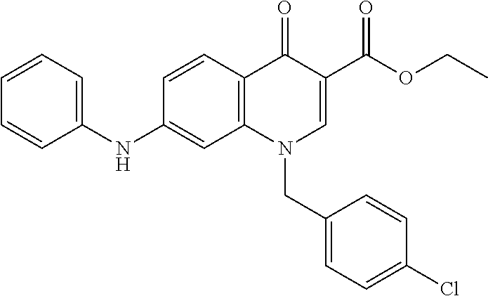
C1(NC2=CC3=C(C(=O)C(C(OCC)=O)=CN3CC3=CC=C(Cl)C=C3)C=C2)=CC=CC=C1
